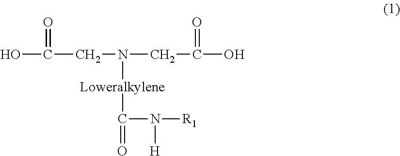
OC(CN(CC(O)=O)[Loweralkylene]C(=O)N([R1])[H])=O
